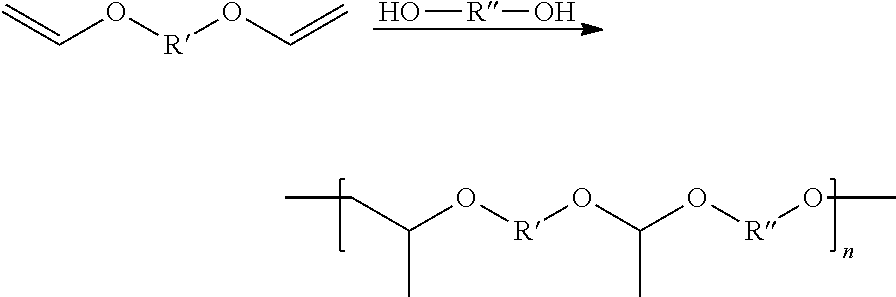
O[R]O.C(O[R]OC=C)=C.C(O[R]OC(O[R]OC)C)(CC)C
